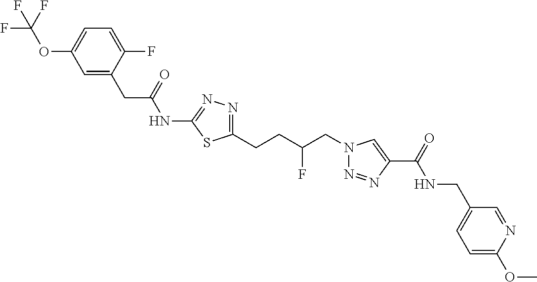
C1(NC(CC2=CC(OC(F)(F)F)=CC=C2F)=O)=NN=C(CCC(CN2N=NC(C(=O)NCC3=CC=C(OC)N=C3)=C2)F)S1
